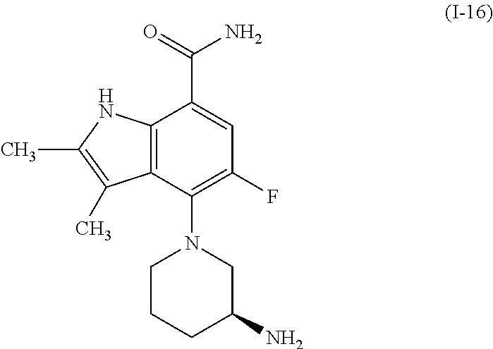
C12=C(C(N3CCCC(N)C3)=C(F)C=C1C(=O)N)C(C)=C(C)N2
